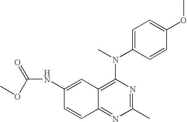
C1(NC(=O)OC)=CC2=C(N(C)C3=CC=C(OC)C=C3)N=C(C)N=C2C=C1
